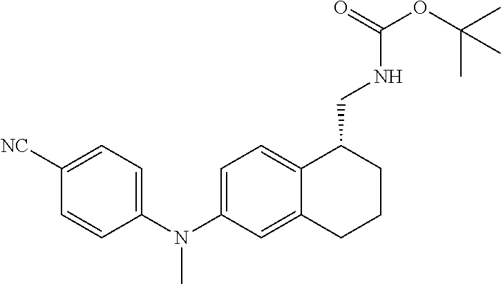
C1=CC(N(C2=CC=C3C(=C2)CCCC3CNC(OC(C)(C)C)=O)C)=CC=C1[NC]
